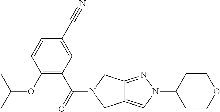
O(C1=C(C(=O)N2CC3=CN(C4CCOCC4)N=C3C2)C=C(C#N)C=C1)C(C)C
